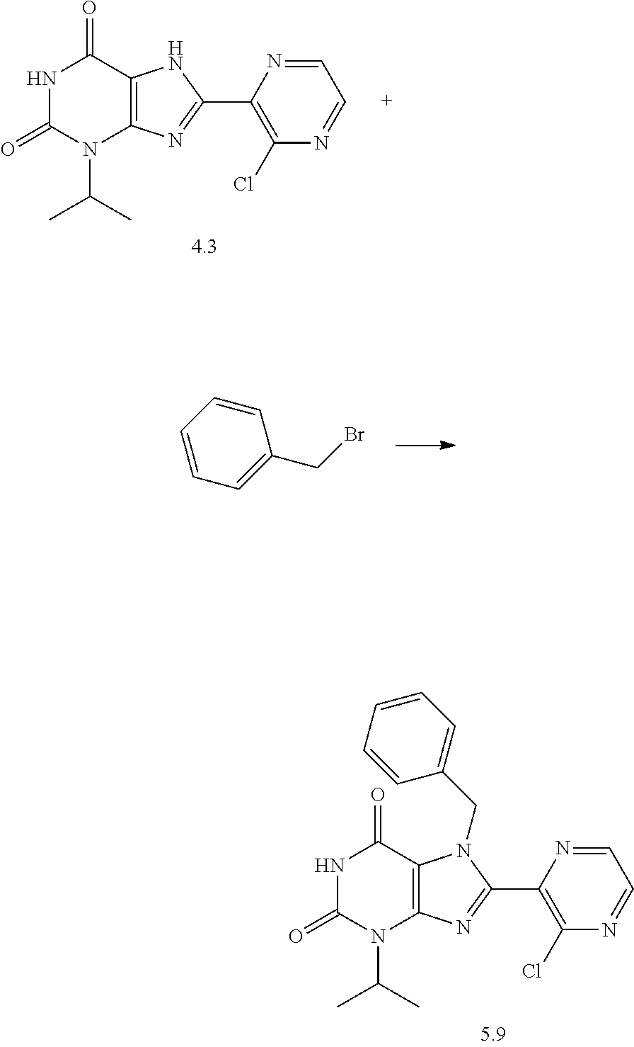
N1C(=O)N(C(C)C)C2=C(C1=O)N(CC1=CC=CC=C1)C(C1=C(Cl)N=CC=N1)=N2.C1=CC=C(CBr)C=C1.N1C(=O)N(C(C)C)C2=C(C1=O)NC(C1=C(Cl)N=CC=N1)=N2
